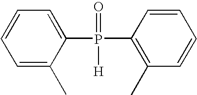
C1=C(P(C2=C(C)C=CC=C2)(=O)[H])C(C)=CC=C1
